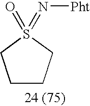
C1CCS(=O)(=N[Pht])C1
